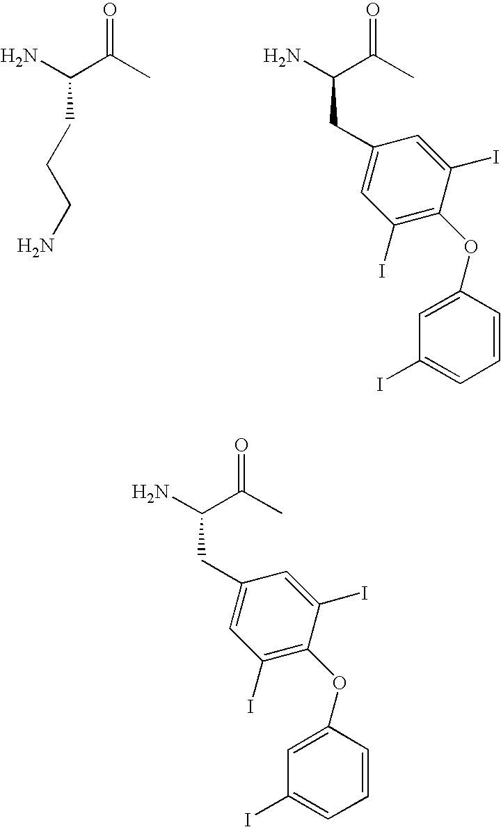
C(C(C)=O)(N)CCCN.C(C(C)=O)(N)CC1=CC(I)=C(OC2=CC(I)=CC=C2)C(I)=C1.C(C(C)=O)(N)CC1=CC(I)=C(OC2=CC(I)=CC=C2)C(I)=C1
